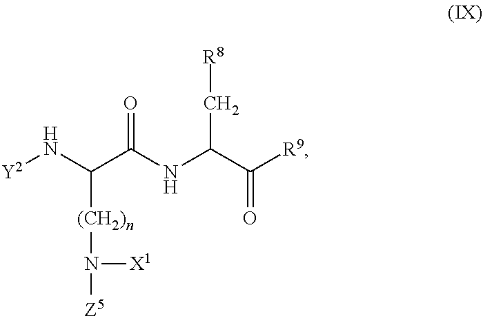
[Y2]NC(C(NC(C(=O)[R9])C[R8])=O)[(CH2)n]N([Z5])[X1]
